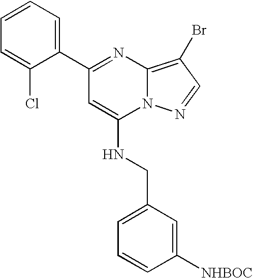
C1(C2=CC=CC=C2Cl)=NC2=C(Br)C=NN2C(NCC2=CC=CC([NHBOC])=C2)=C1
